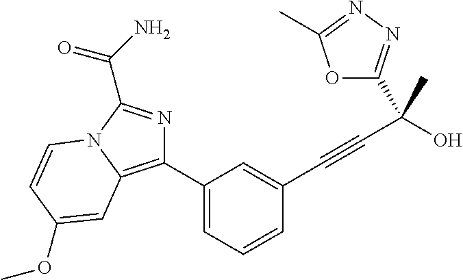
C1(C2=CC=CC(C#CC(O)(C)C3=NN=C(C)O3)=C2)=C2N(C(C(N)=O)=N1)C=CC(OC)=C2
